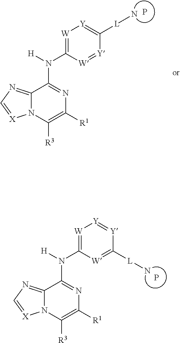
N12C(=NC=[X]1)C(N([H])C1=[W][Y]=[Y]C([L]N)=[W]1)=NC([R1])=C2[R3].P.N12C(=NC=[X]1)C(N([H])C1=[W][Y]=C([L]N)[Y]=[W]1)=NC([R1])=C2[R3].P
